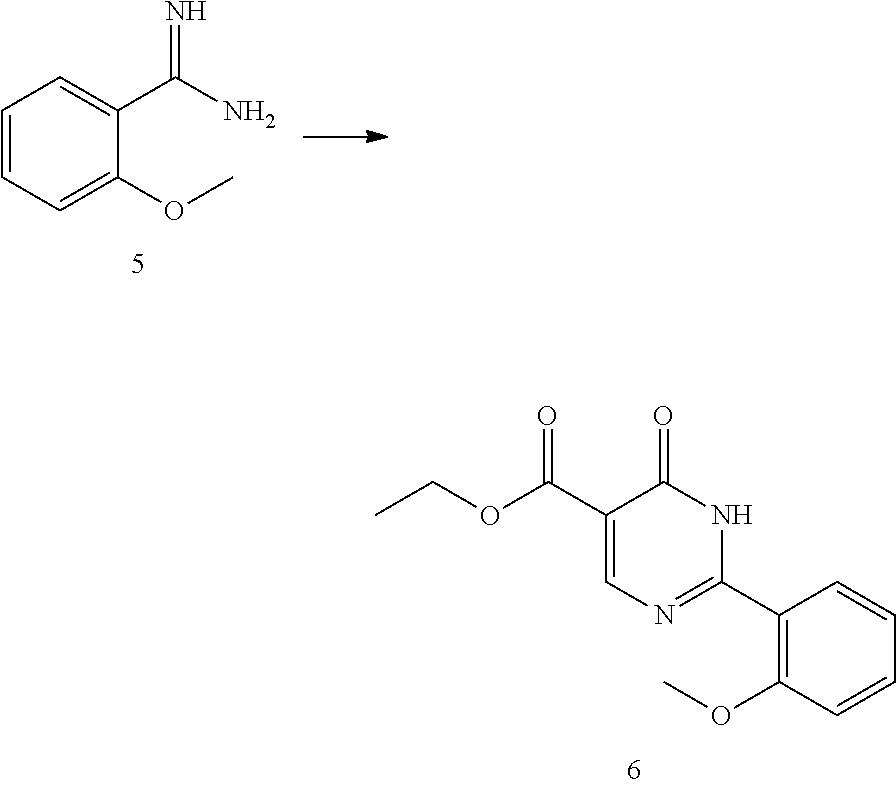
C1(C(OCC)=O)=CN=C(C2=C(OC)C=CC=C2)NC1=O.C1=CC=C(OC)C(C(=N)N)=C1
